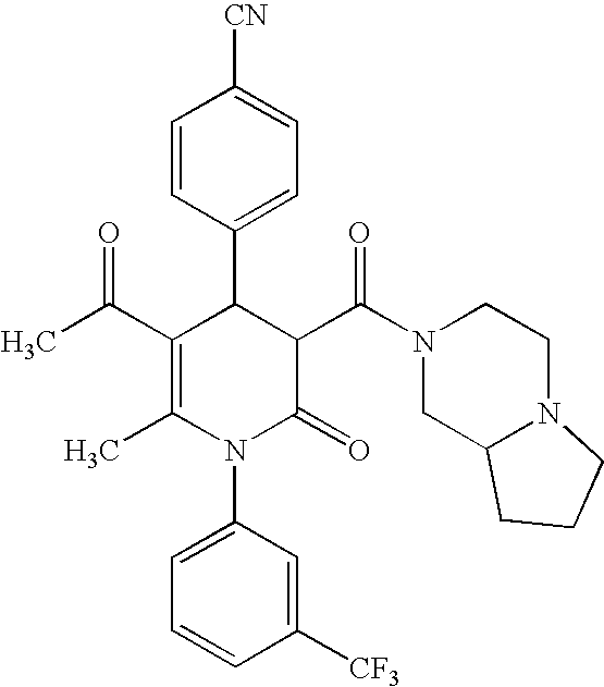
C1=CC(C2C(C(C)=O)=C(C)N(C3=CC=CC([CF3])=C3)C(=O)C2C(N2CCN3C(C2)CCC3)=O)=CC=C1[CN]
